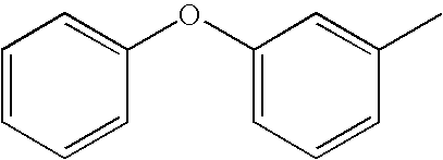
C1=CC=CC(OC2=CC=CC(C)=C2)=C1
